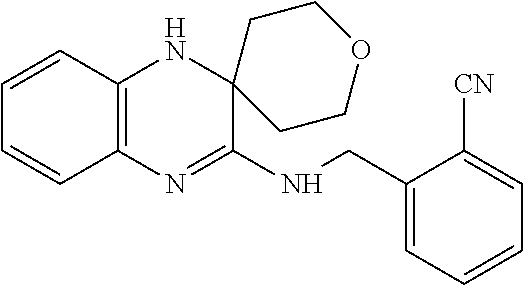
C1=CC2=C(C=C1)N=C(NCC1=CC=CC=C1[CN])C1(N2)CCOCC1
